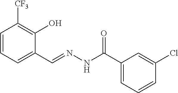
C1=CC=C(C=NNC(C2=CC=CC(Cl)=C2)=O)C(O)=C1[CF3]
